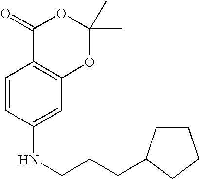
C1=CC(NCCCC2CCCC2)=CC2=C1C(=O)OC(C)(C)O2
